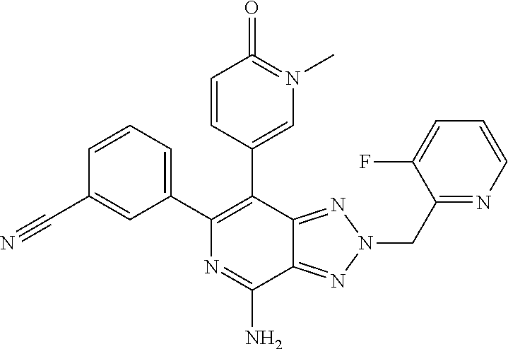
C12=NN(CC3=NC=CC=C3F)N=C1C(N)=NC(C1=CC=CC(C#N)=C1)=C2C1=CN(C)=C(=O)C=C1
